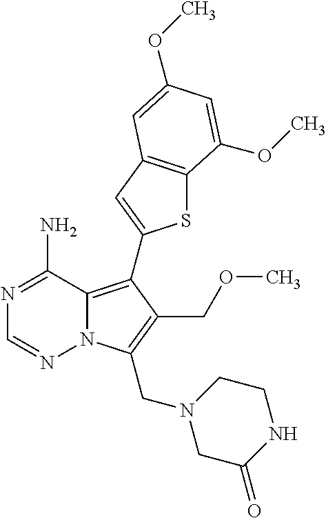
C1(N)=NC=NN2C1=C(C1=CC3=C(S1)C(OC)=CC(OC)=C3)C(COC)=C2CN1CC(=O)NCC1
